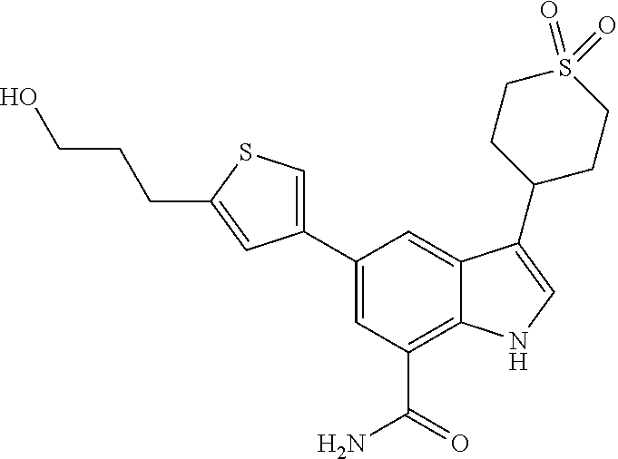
C1(C2=CSC(CCCO)=C2)=CC(C(=O)N)=C2C(=C1)C(C1CCS(=O)(=O)CC1)=CN2
